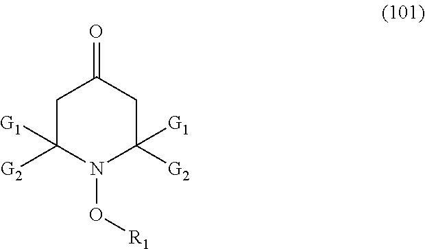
C1C([G1])([G2])N(O[R1])C([G1])([G2])CC1=O
